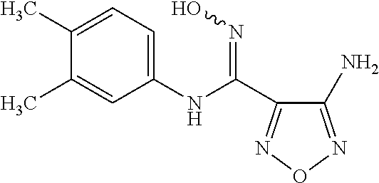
C1(C)=CC=C(NC(C2=NON=C2N)=NO)C=C1C
